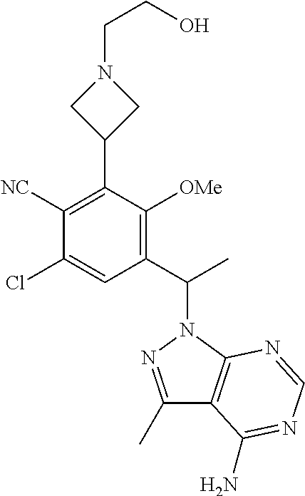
C1(C(C)N2N=C(C)C3=C2N=CN=C3N)=C([OMe])C(C2CN(CCO)C2)=C([NC])C(Cl)=C1
